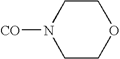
C1CN([CO])CCO1
